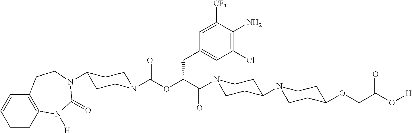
C1=CC2=C(C=C1)CCN(C1CCN(C(OC(C(=O)N3CCC(N4CCC(OCC(O[H])=O)CC4)CC3)CC3=CC(Cl)=C(N)C([CF3])=C3)=O)CC1)C(=O)N2[H]
